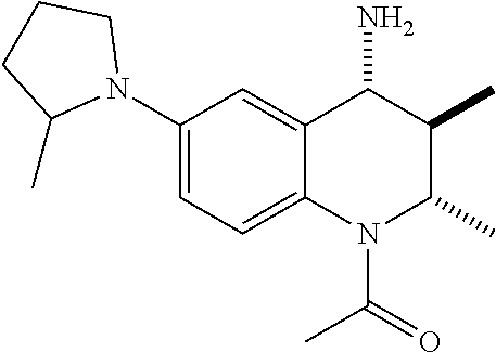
C1(N2CCCC2C)=CC=C2C(=C1)C(N)C(C)C(C)N2C(C)=O
